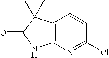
C1(Cl)=NC2=C(C=C1)C(C)(C)C(=O)N2
